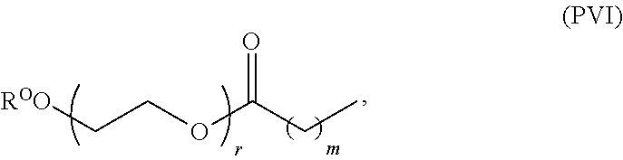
C(COC(CC)=O)[ROO]
